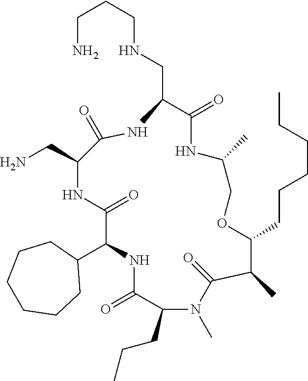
C1(C2NC(=O)C(CCC)N(C)C(=O)C(C)C(CCCCCC)OCC(C)NC(=O)C(CNCCCN)NC(=O)C(CN)NC2=O)CCCCCC1
